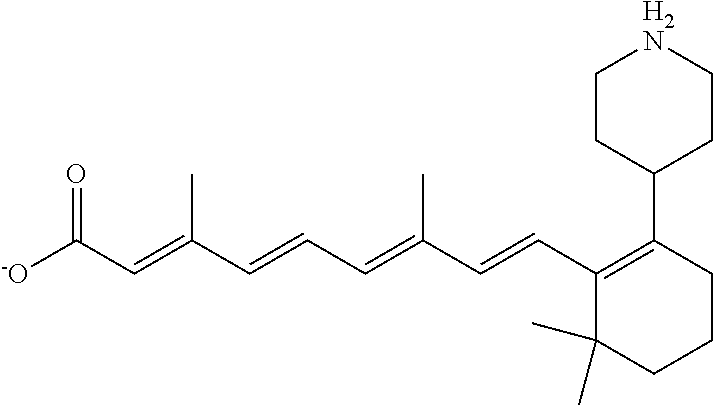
[-O]C(C=C(C=CC=C(C=CC1=C(C2CC[H2N]CC2)CCCC1(C)C)C)C)=O
